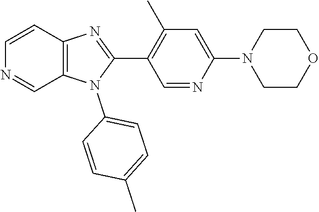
C12=C(C=CN=C1)N=C(C1=C(C)C=C(N3CCOCC3)N=C1)N2C1=CC=C(C)C=C1
